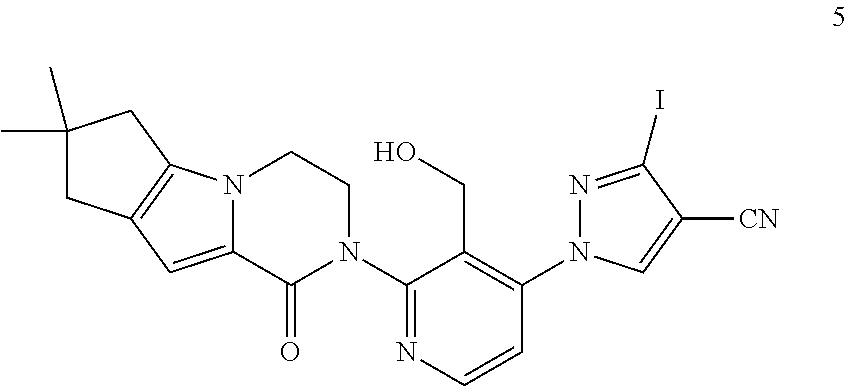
N12C(=CC3=C1CC(C)(C)C3)C(=O)N(C1=NC=CC(N3N=C(I)C([CN])=C3)=C1CO)CC2
